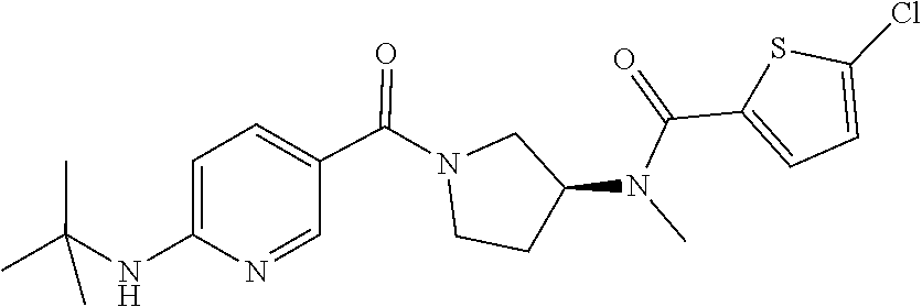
CN(C1CCN(C(C2=CC=C(NC(C)(C)C)N=C2)=O)C1)C(C1=CC=C(Cl)S1)=O
